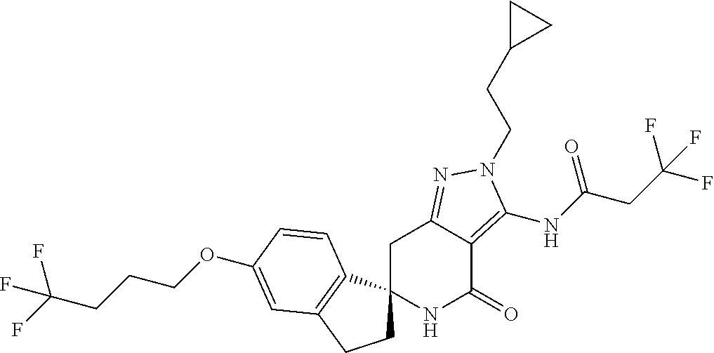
C1C2(C3=C(C1)C=C(OCCCC(F)(F)F)C=C3)NC(=O)C1=C(NC(CC(F)(F)F)=O)N(CCC3CC3)N=C1C2
